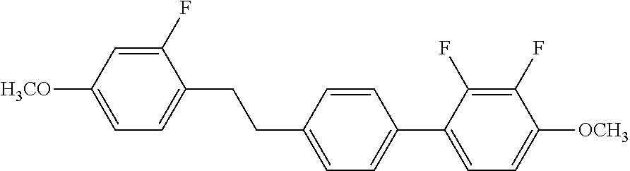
C1(F)=CC([H3CO])=CC=C1CCC1=CC=C(C2=CC=C([OCH3])C(F)=C2F)C=C1
